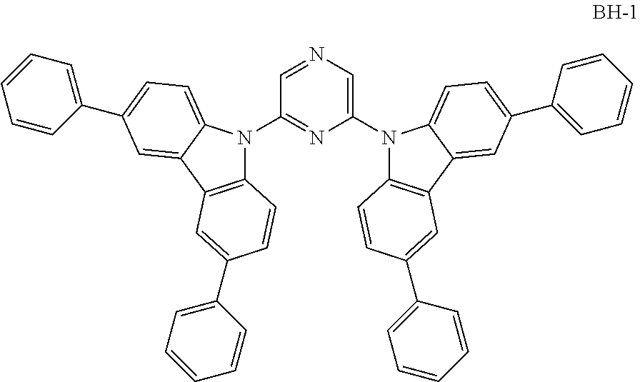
C1(N2C3=C(C4=CC(C5=CC=CC=C5)=CC=C24)C=C(C2=CC=CC=C2)C=C3)=CN=CC(N2C3=C(C4=CC(C5=CC=CC=C5)=CC=C24)C=C(C2=CC=CC=C2)C=C3)=N1
